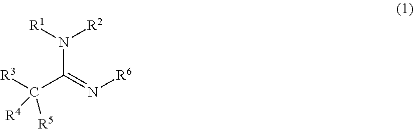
[R3]C(C(=N[R6])N([R1])[R2])([R4])[R5]
